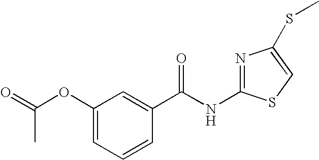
C1(OC(=O)C)=CC=CC(C(NC2=NC(SC)=CS2)=O)=C1
